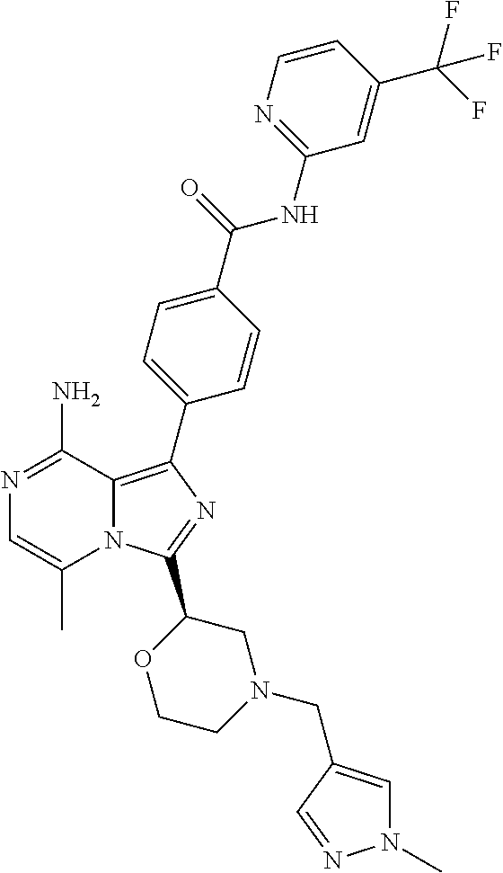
N1=C(N)C2=C(C3=CC=C(C(=O)NC4=NC=CC(C(F)(F)F)=C4)C=C3)N=C(C3OCCN(CC4=CN(C)N=C4)C3)N2C(C)=C1
